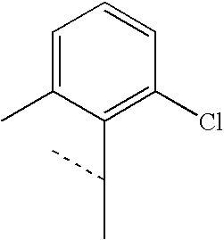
C1=C(C)C(C(C)C)=C(Cl)C=C1
